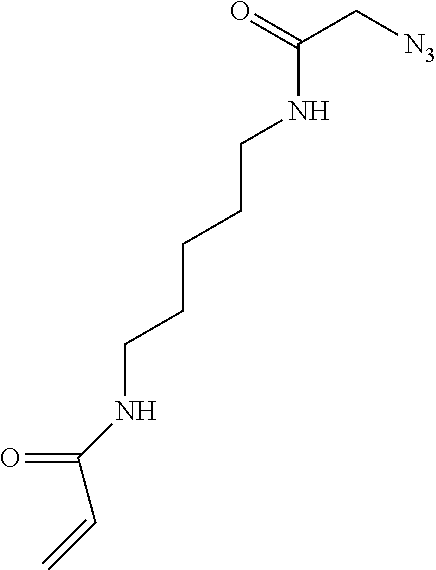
C(NCCCCCNC(=O)C[N3])(=O)C=C
